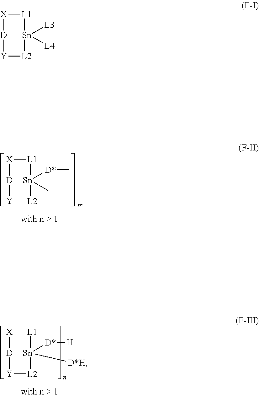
[X]1[D][Y][L2][Sn]([D*]C)(C)[L1]1.[X]1[D][Y][L2][Sn]([D*][H])([D*H])[L1]1.[X]1[D][Y][L2][Sn]([L3])([L4])[L1]1
